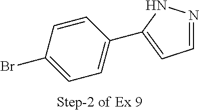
C1=CC(Br)=CC=C1C1=CC=NN1
